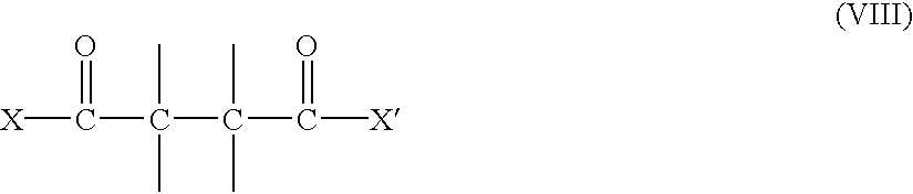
[X]C(=O)C(C)(C)C(C)(C)C(=O)[X]
